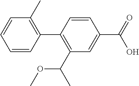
C1=CC(C2=C(C(C)OC)C=C(C(=O)O)C=C2)=C(C)C=C1
